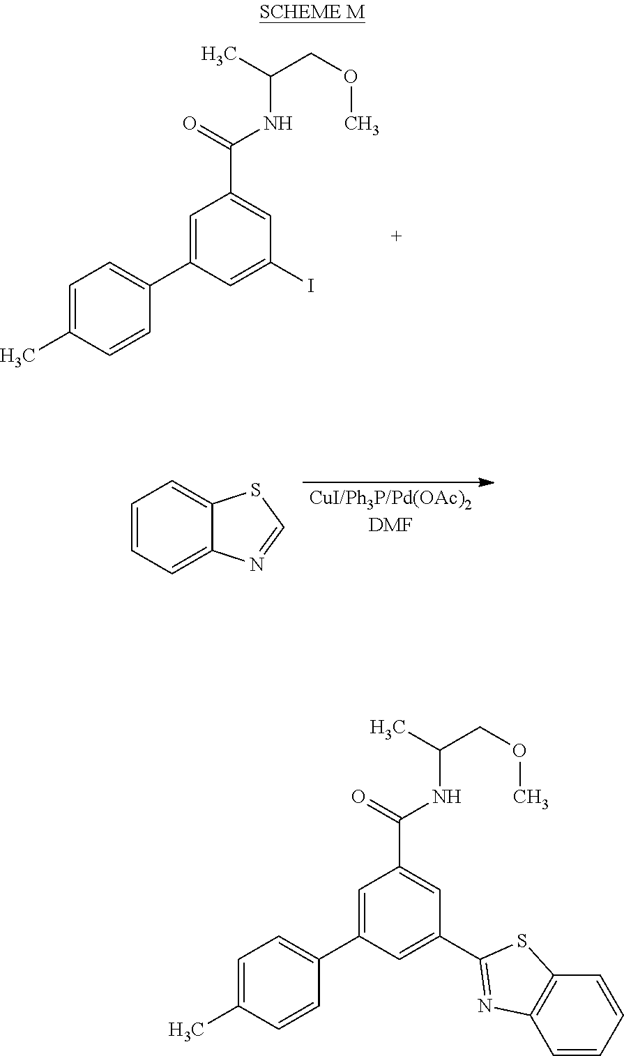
C1=C(C)C=CC(C2=CC(C(=O)NC(COC)C)=CC(I)=C2)=C1.C1=CC=C2C(=C1)SC=N2.C1=C(C)C=CC(C2=CC(C(=O)NC(COC)C)=CC(C3=NC4=C(S3)C=CC=C4)=C2)=C1
